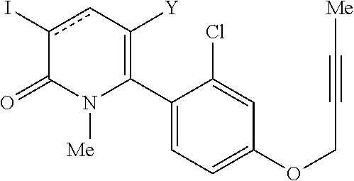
C1(C2=C([Y])cc(I)C(=O)N2[Me])=CC=C(OCC#C[Me])C=C1Cl
